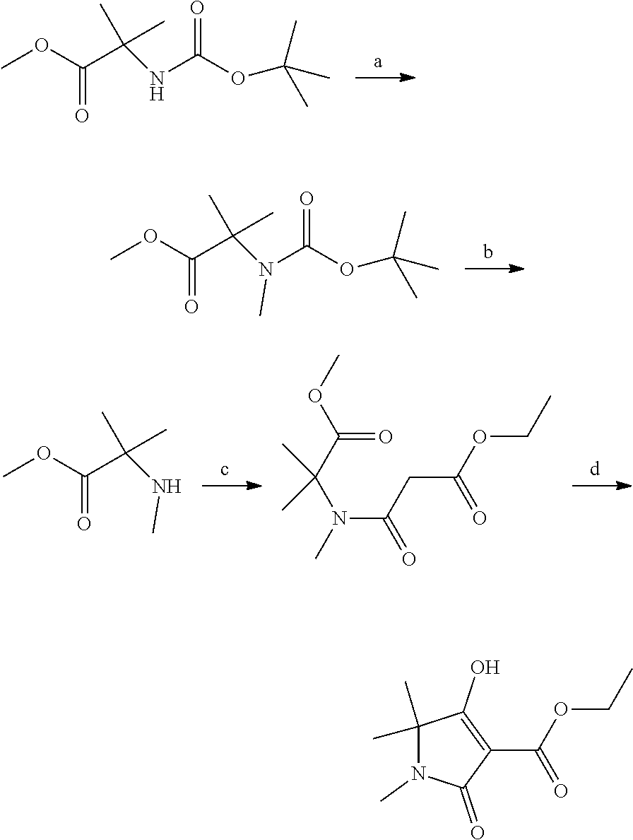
COC(C(NC(OC(C)(C)C)=O)(C)C)=O.COC(C(N(C(OC(C)(C)C)=O)C)(C)C)=O.COC(C(NC)(C)C)=O.N(C(CC(OCC)=O)=O)(C(C(=O)OC)(C)C)C.C1(C(OCC)=O)=C(O)C(C)(C)N(C)C1=O
